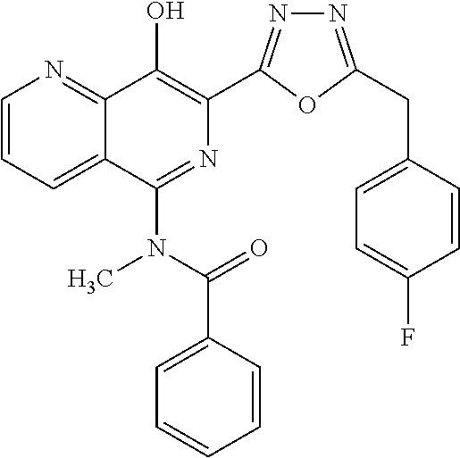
C1=CC=C2C(=N1)C(O)=C(C1=NN=C(CC3=CC=C(F)C=C3)O1)N=C2N(C)C(=O)C1=CC=CC=C1
